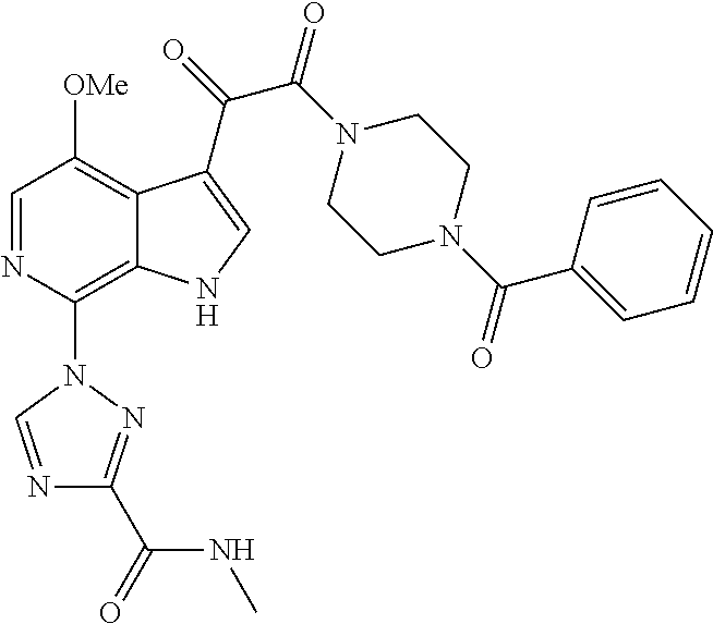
C1=NC(N2C=NC(C(=O)NC)=N2)=C2C(=C1[OMe])C(C(C(=O)N1CCN(C(C3=CC=CC=C3)=O)CC1)=O)=CN2
